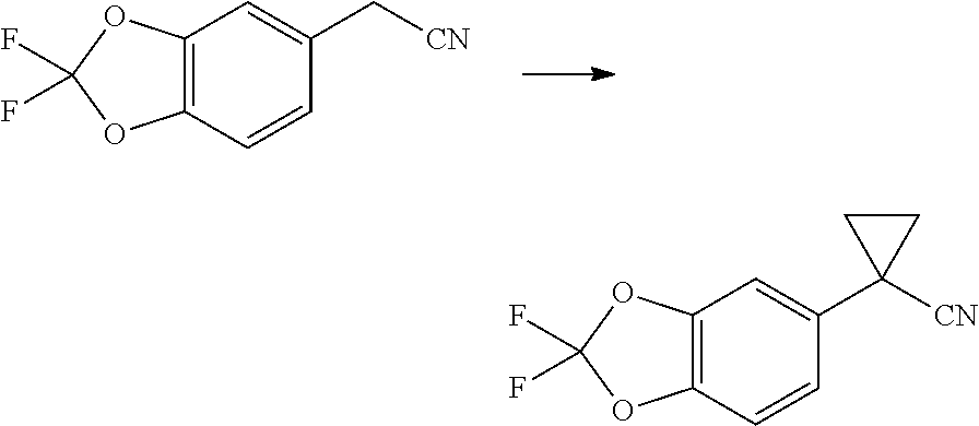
C1=CC(C[CN])=CC2=C1OC(F)(F)O2.C1=CC(C2([CN])CC2)=CC2=C1OC(F)(F)O2
